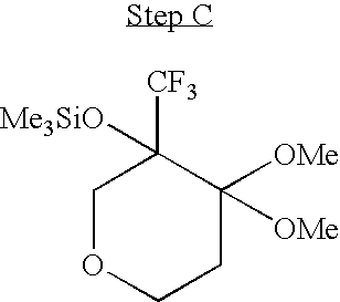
C1OCCC([OMe])([OMe])C1([CF3])[Me3SiO]
